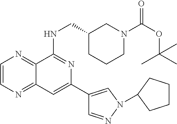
C1=CN=C2C(=N1)C(NCC1CCCN(C(OC(C)(C)C)=O)C1)=NC(C1=CN(C3CCCC3)N=C1)=C2
